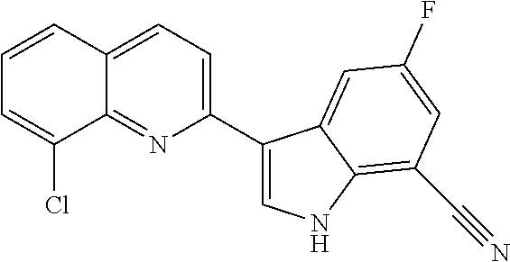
C12=NC(C3=CNC4=C(C#N)C=C(F)C=C34)=CC=C1C=CC=C2Cl
